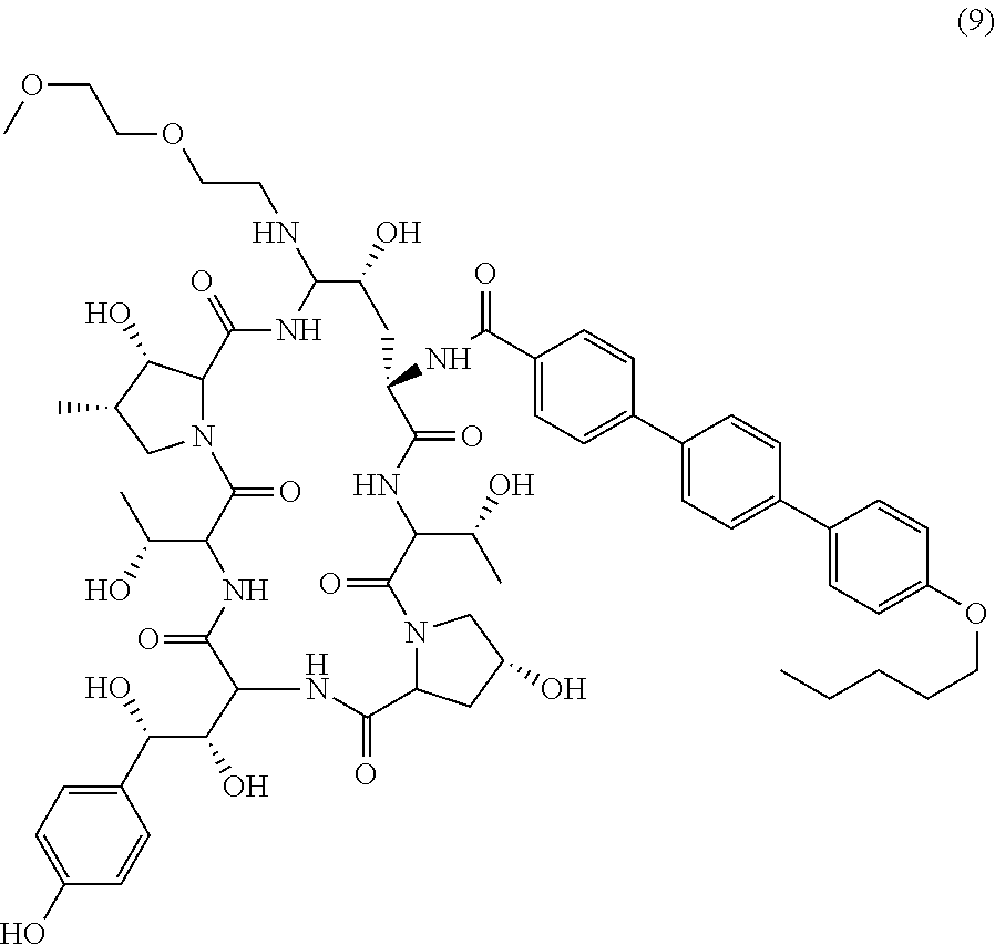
N12C(C(O)C(C)C1)C(=O)NC(NCCOCCOC)C(O)CC(NC(C1=CC=C(C3=CC=C(C4=CC=C(OCCCCC)C=C4)C=C3)C=C1)=O)C(=O)NC(C(O)C)C(=O)N1C(CC(O)C1)C(=O)NC(C(C(C1=CC=C(O)C=C1)O)O)C(=O)NC(C(C)O)C2=O
